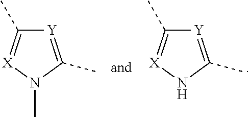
C1(C)=[X]NC(C)=[Y]1.C1(C)=[X]N(C)C(C)=[Y]1
